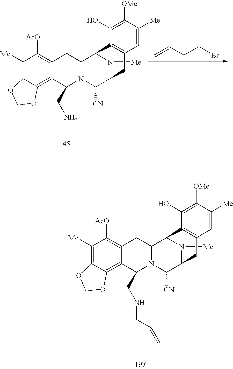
C1([Me])=C2C(=C3C(=C1[AcO])CC1N(C3CNCC=C)C([CN])C3N([Me])C1C1=C(C3)C=C([Me])C([OMe])=C1O)OCO2.C1([Me])=C2C(=C3C(=C1[AcO])CC1N(C3CN)C([CN])C3N([Me])C1C1=C(C3)C=C([Me])C([OMe])=C1O)OCO2.C=CCCBr
